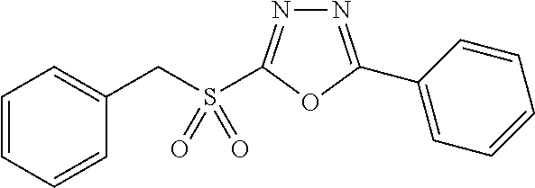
N1=C(C2=CC=CC=C2)OC(S(CC2=CC=CC=C2)(=O)=O)=N1
